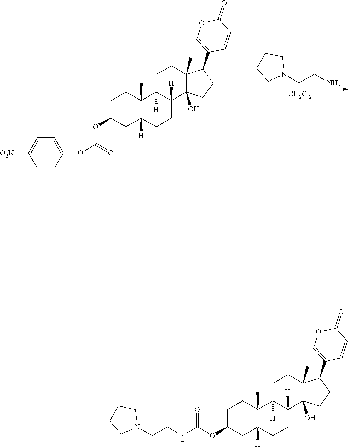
C1C(OC(=O)OC2=CC=C([O2N])C=C2)CC2([H])C(C)(C1)C1([H])C([H])(CC2)C2(O)C(C)(CC1)C(C1=COC(=O)C=C1)CC2.[CH2Cl2].NCCN1CCCC1.C1C(OC(NCCN2CCCC2)=O)CC2([H])C(C)(C1)C1([H])C([H])(CC2)C2(O)C(C)(CC1)C(C1=COC(=O)C=C1)CC2
